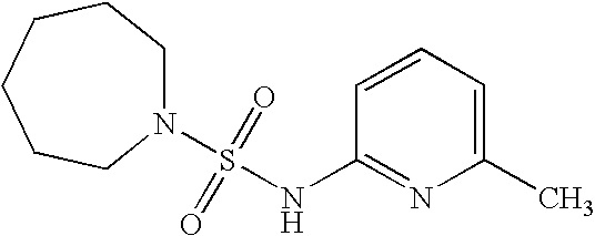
N1(S(=O)(=O)NC2=NC(C)=CC=C2)CCCCCC1
